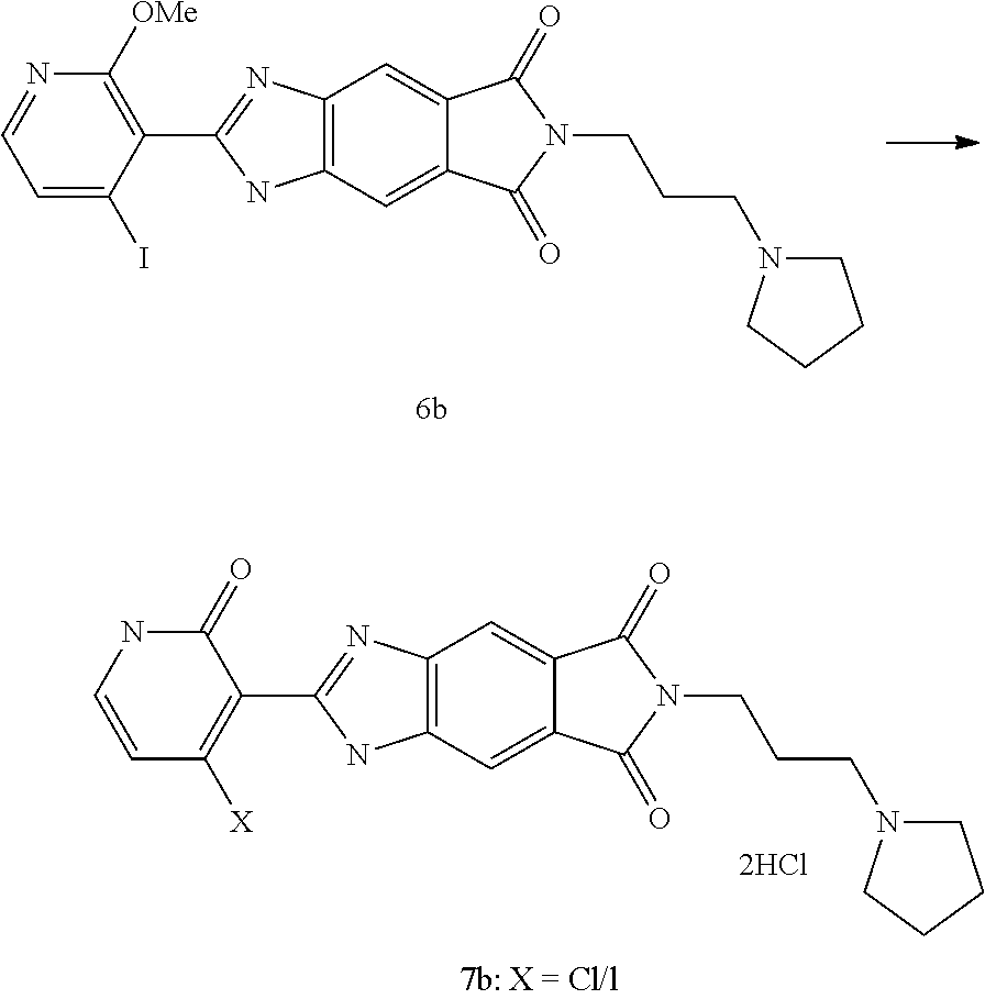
C12=C(C=C3C(=C1)C(=O)N(CCCN1CCCC1)C3=O)NC(C1=C([OMe])N=CC=C1I)=N2.C12=C(C=C3C(=C1)C(=O)N(CCCN1CCCC1)C3=O)NC(C1=C([X])C=CNC1=O)=N2
